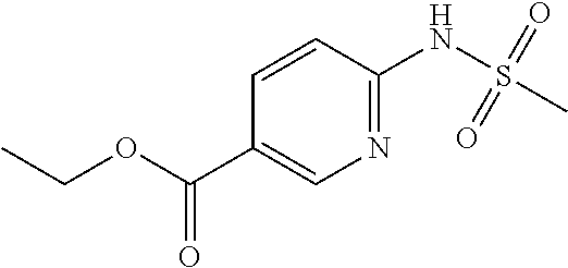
C1=CC(NS(C)(=O)=O)=NC=C1C(OCC)=O
